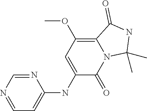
N1=CN=CC=C1NC1=CC(OC)=C2N(C1=O)C(C)(C)NC2=O
